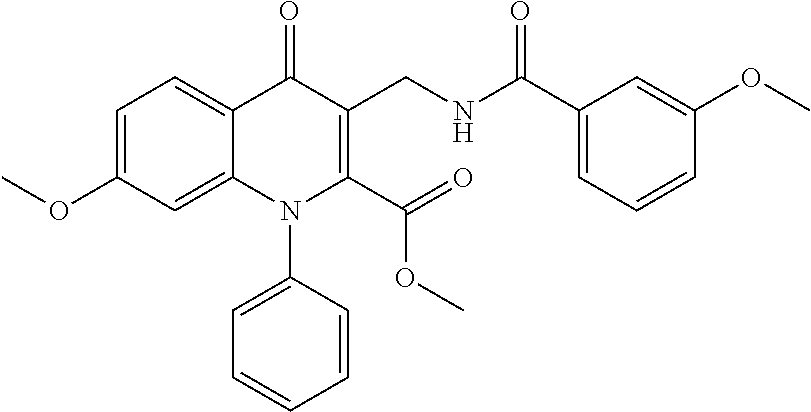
C1=C(OC)C=C2C(=C1)C(=O)C(CNC(C1=CC=CC(OC)=C1)=O)=C(C(=O)OC)N2C1=CC=CC=C1
